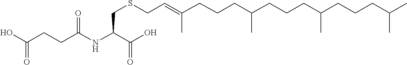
C(C(NC(C(O)=O)CSCC=C(CCCC(C)CCCC(CCCC(C)C)C)C)=O)CC(=O)O
